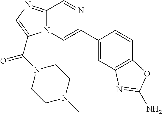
C12=NC=C(C(N3CCN(C)CC3)=O)N1C=C(C1=CC3=C(C=C1)OC(N)=N3)N=C2
